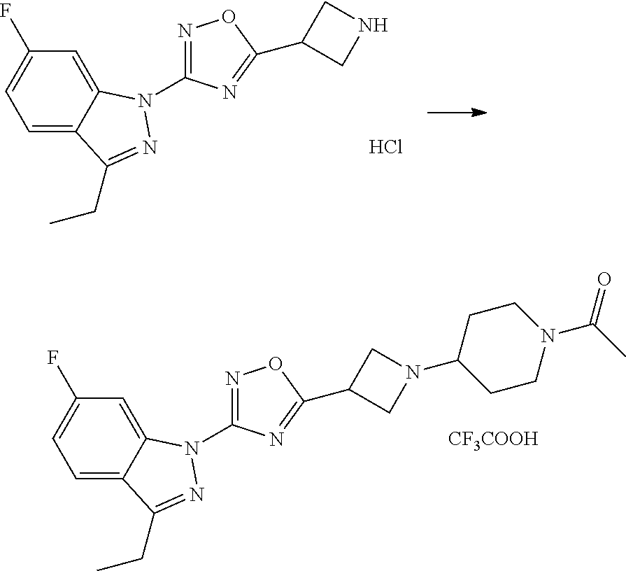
C1=C2C(=CC(F)=C1)N(C1=NOC(C3CNC3)=N1)N=C2CC.Cl.C1=C2C(=CC(F)=C1)N(C1=NOC(C3CN(C4CCN(C(C)=O)CC4)C3)=N1)N=C2CC.[CF3COOH]
